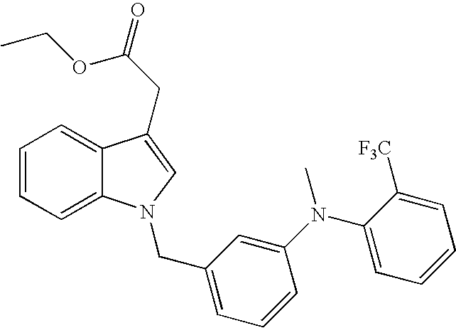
C1=CC=C2C(=C1)C(CC(OCC)=O)=CN2CC1=CC=CC(N(C2=CC=CC=C2[F3C])C)=C1
